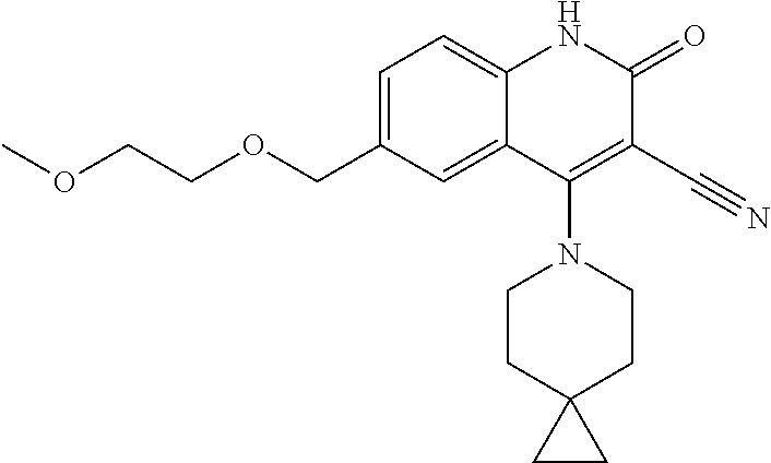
C1=C(COCCOC)C=C2C(=C1)NC(=O)C(C#N)=C2N1CCC2(CC1)CC2
